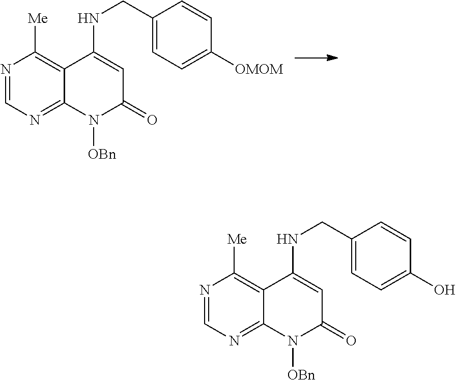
N1=CN=C2C(=C1[Me])C(NCC1=CC=C([OMOM])C=C1)=CC(=O)N2[OBn].N1=CN=C2C(=C1[Me])C(NCC1=CC=C(O)C=C1)=CC(=O)N2[OBn]
